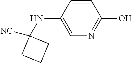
C1(NC2([NC])CCC2)=CN=C(O)C=C1
